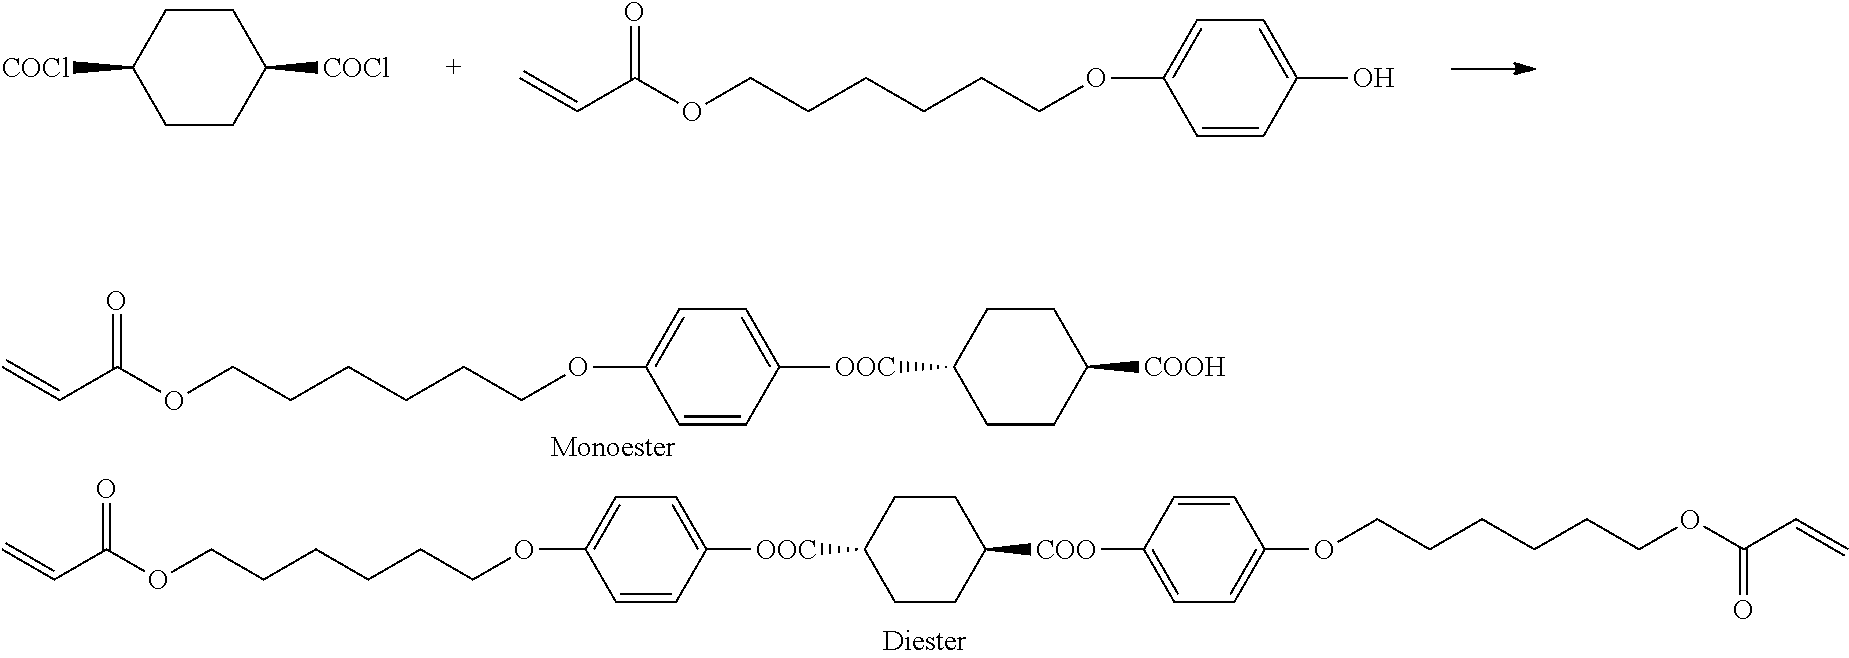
C1CC([COCl])CCC1[COCl].C=CC(OCCCCCCOC1=CC=C(O)C=C1)=O.C=CC(OCCCCCCOC1=CC=C([OOC]C2CCC([COO]C3=CC=C(OCCCCCCOC(C=C)=O)C=C3)CC2)C=C1)=O.C=CC(OCCCCCCOC1=CC=C([OOC]C2CCC([COOH])CC2)C=C1)=O
